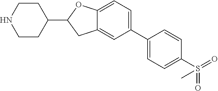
C1CC(C2CC3=CC(C4=CC=C(S(=O)(=O)C)C=C4)=CC=C3O2)CCN1
